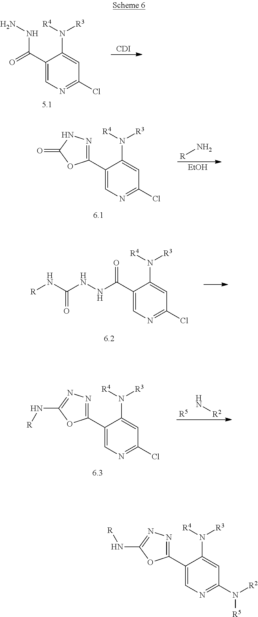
C1(C(=O)NN)=CN=C(Cl)C=C1N([R4])[R3].[CDI].C1(C2=NNC(=O)O2)=CN=C(Cl)C=C1N([R4])[R3].[R]N.[EtOH].C1(C(NNC(N[R])=O)=O)=CN=C(Cl)C=C1N([R4])[R3].C1(C2=NN=C(N[R])O2)=CN=C(Cl)C=C1N([R4])[R3].[R5].N[R2].C1(C2=NN=C(N[R])O2)=CN=C(N([R2])[R5])C=C1N([R4])[R3]
